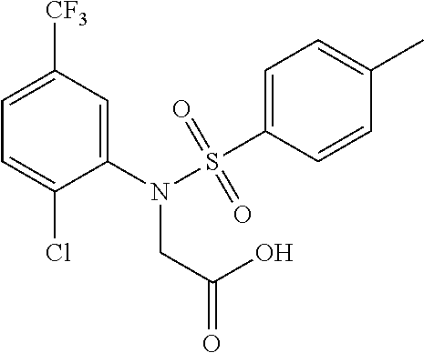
C1=C([CF3])C=C(N(CC(O)=O)S(C2=CC=C(C)C=C2)(=O)=O)C(Cl)=C1
